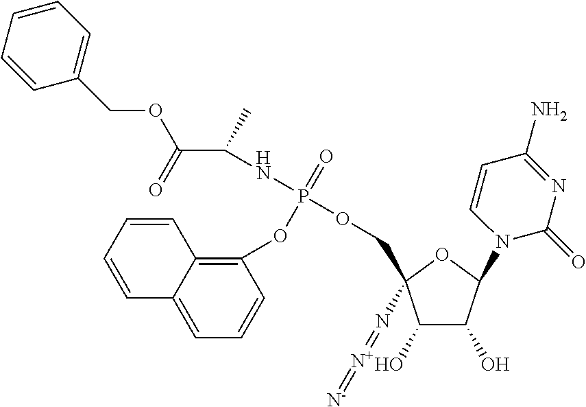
C1(O)C(O)C(N2C(=O)N=C(N)C=C2)OC1(COP(OC1=C2C(=CC=C1)C=CC=C2)(=O)NC(C(=O)OCC1=CC=CC=C1)C)N=[N+]=[N-]
